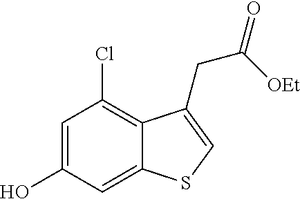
C1=C(O)C=C2C(=C1Cl)C(CC([OEt])=O)=CS2
